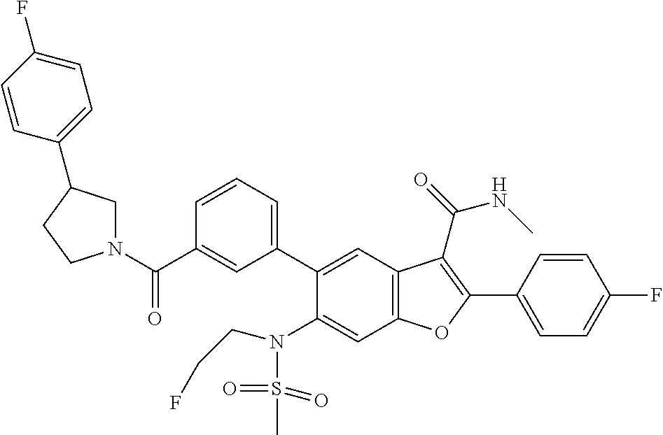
C1=CC=C(C2=CC3=C(C=C2N(S(C)(=O)=O)CCF)OC(C2=CC=C(F)C=C2)=C3C(NC)=O)C=C1C(N1CC(C2=CC=C(F)C=C2)CC1)=O
